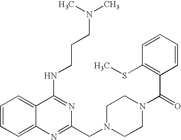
C1=CC=C2C(=C1)C(NCCCN(C)C)=NC(CN1CCN(C(C3=C(SC)C=CC=C3)=O)CC1)=N2
